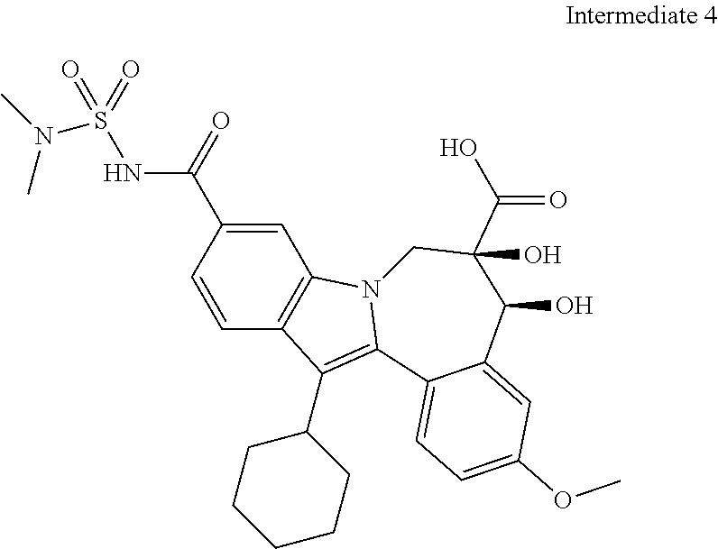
C1=C(C(=O)NS(=O)(=O)N(C)C)C=CC2=C1N1C(=C2C2CCCCC2)C2=CC=C(OC)C=C2C(O)C(C(O)=O)(O)C1
